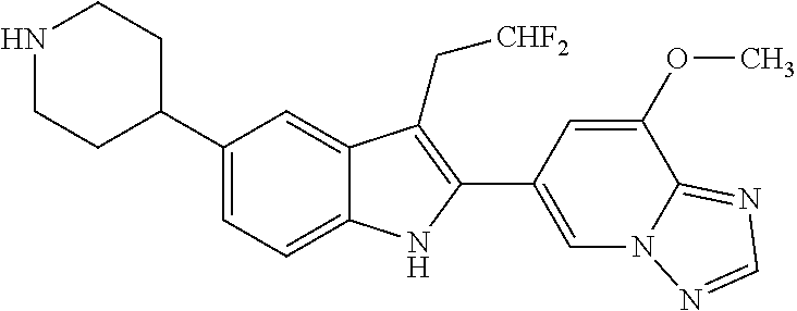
N1CCC(C2=CC=C3C(=C2)C(C[CHF2])=C(C2=CN4C(=NC=N4)C(OC)=C2)N3)CC1
